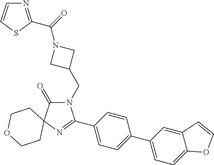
N1(CC2CN(C(=O)C3=NC=CS3)C2)C(=O)C2(N=C1C1=CC=C(C3=CC=C4C(=C3)C=CO4)C=C1)CCOCC2
